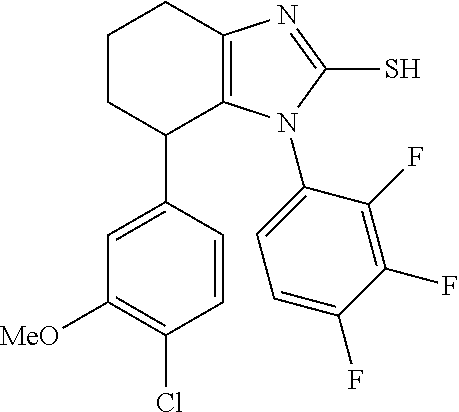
C1([MeO])=C(Cl)C=CC(C2C3=C(CCC2)N=C(S)N3C2=CC=C(F)C(F)=C2F)=C1
